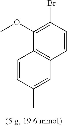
C1=CC(Br)=C(OC)C2=C1C=C(C)C=C2
